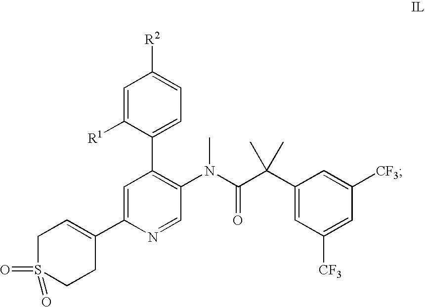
[R2]C1=CC=C(C2=C(N(C(C(C3=CC([CF3])=CC([CF3])=C3)(C)C)=O)C)C=NC(C3=CCS(=O)(=O)CC3)=C2)C([R1])=C1
